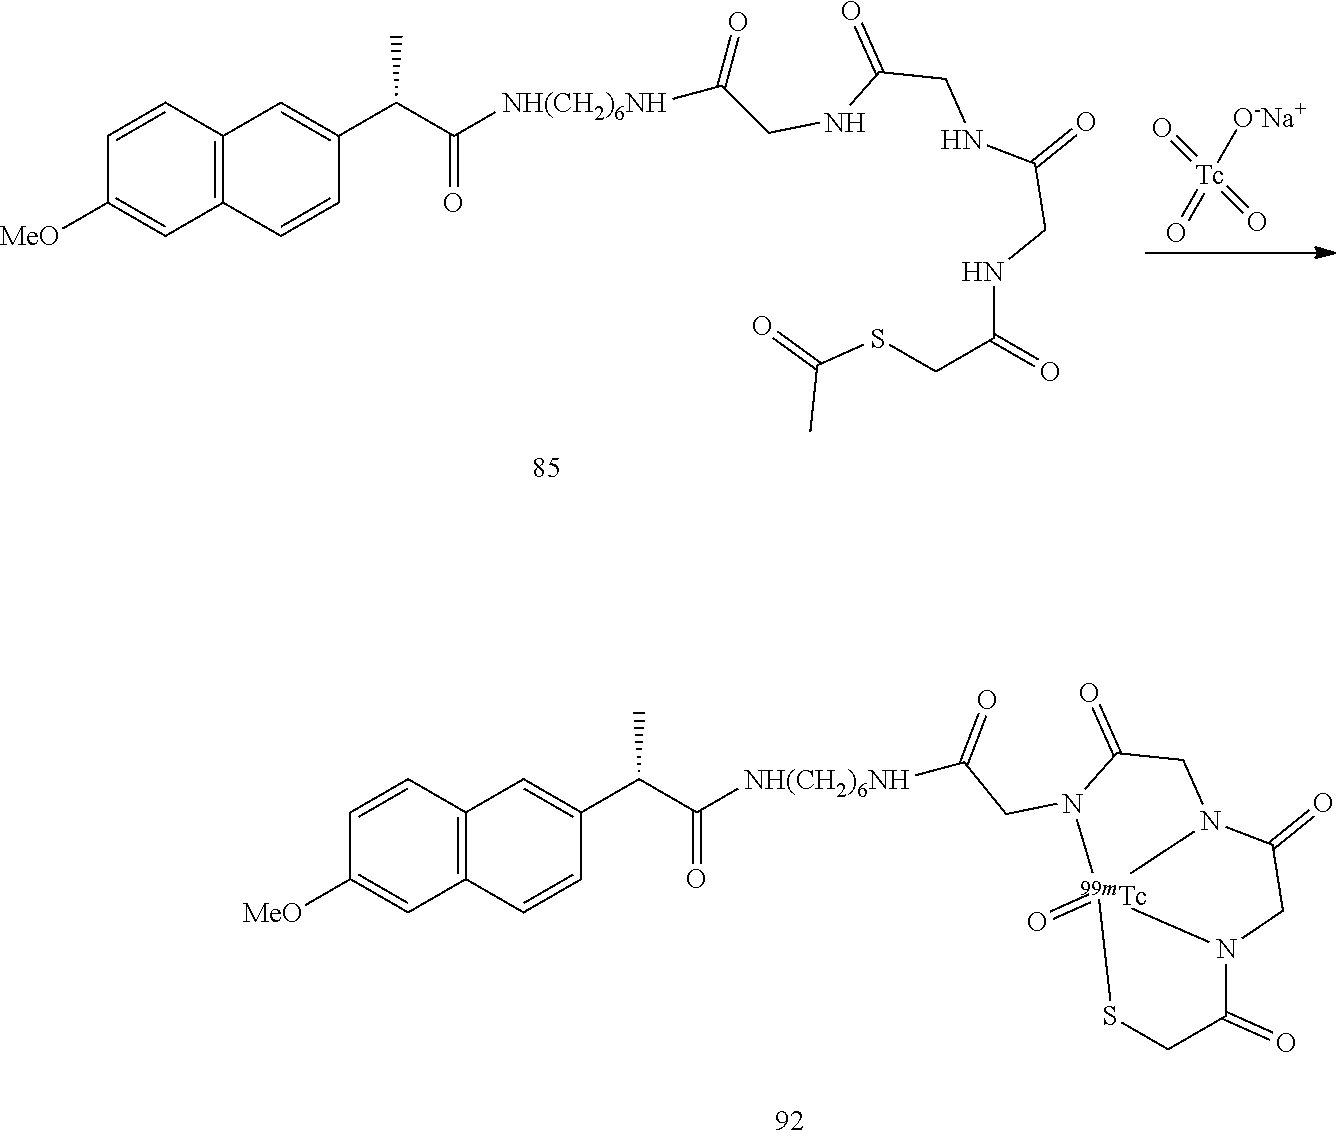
C1=CC2=C(C=C1[MeO])C=CC(C(C([NH(CH2)6NH]C(=O)CN1C(=O)CN3C(=O)CN4C(=O)CS[Tc]341=O)=O)C)=C2.C1=CC2=C(C=C1[MeO])C=CC(C(C([NH(CH2)6NH]C(=O)CNC(=O)CNC(CNC(CSC(=O)C)=O)=O)=O)C)=C2.[Tc](=O)(=O)(=O)[O-Na+]
